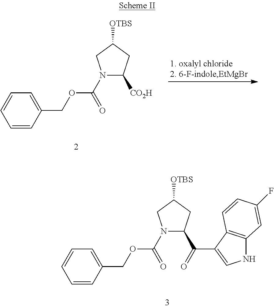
C1=CC(COC(N2C([CO2H])CC([OTBS])C2)=O)=CC=C1.C1=CC(COC(N2C(C(=O)C3=CNC4=C3C=CC(F)=C4)CC([OTBS])C2)=O)=CC=C1
